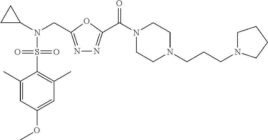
C1(C)=CC(OC)=CC(C)=C1S(N(C1CC1)CC1=NN=C(C(N2CCN(CCCN3CCCC3)CC2)=O)O1)(=O)=O
